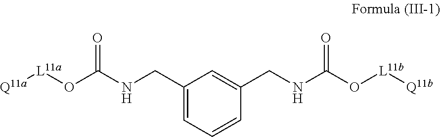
C1(CNC(O[L11a][Q11a])=O)=CC=CC(CNC(O[L11b][Q11b])=O)=C1
